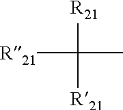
[R21]C(C)([R21])[R21]
